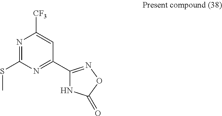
[CF3]C1=CC(C2=NOC(=O)N2)=NC(SC)=N1
